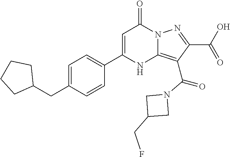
C1=C(C2=CC=C(CC3CCCC3)C=C2)NC2=C(C(N3CC(CF)C3)=O)C(C(=O)O)=NN2C1=O
